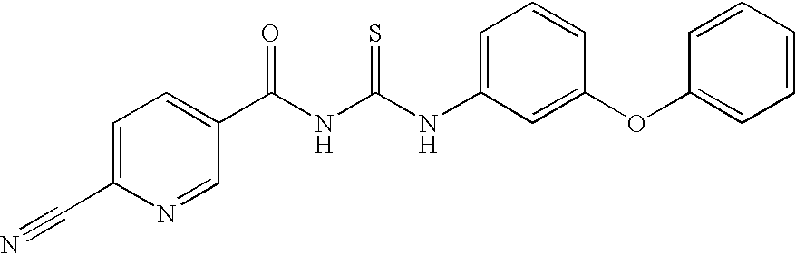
C(NC(NC1=CC=CC(OC2=CC=CC=C2)=C1)=S)(=O)C1=CC=C(C#N)N=C1
